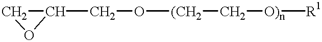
C1C(CO[(CH2]C[O)n][R1])O1
